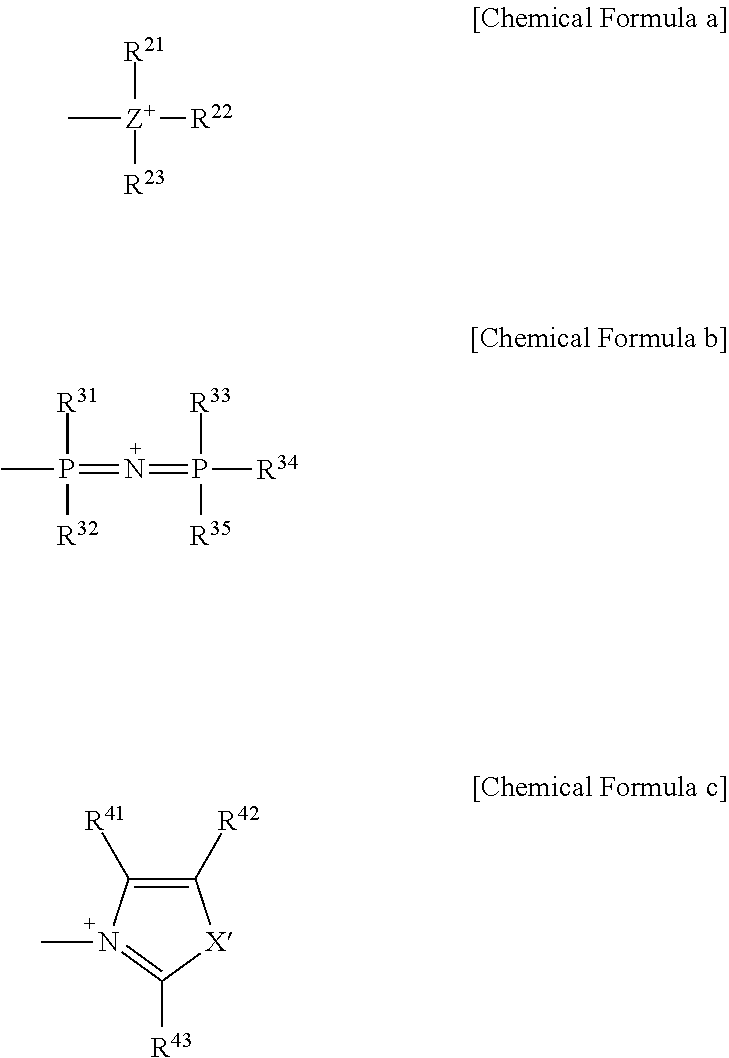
[R21][Z+](C)([R22])[R23].[R31]P(C)(=N=P([R34])([R33])[R35])[R32].C1([R42])=C([R41])N(C)=C([R43])[X]1
